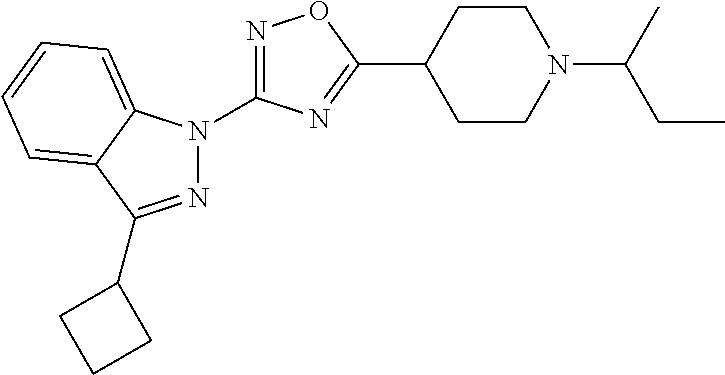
C1CC(C2=NC(N3N=C(C4CCC4)C4=CC=CC=C34)=NO2)CCN1C(CC)C
